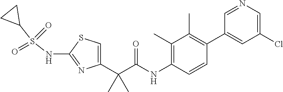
C1=C(C(C(NC2=C(C)C(C)=C(C3=CC(Cl)=CN=C3)C=C2)=O)(C)C)N=C(NS(C2CC2)(=O)=O)S1
